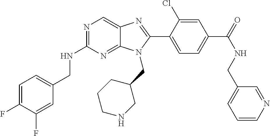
C1=C(F)C(F)=CC(CNC2=NC=C3C(=N2)N(CC2CCCNC2)C(C2=CC=C(C(=O)NCC4=CC=CN=C4)C=C2Cl)=N3)=C1
